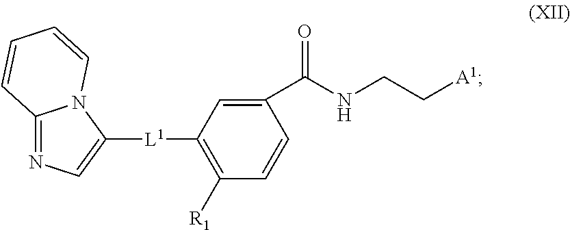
C12=NC=C([L1]C3=C([R1])C=CC(C(NCC[A1])=O)=C3)N1C=CC=C2
